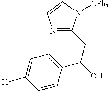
C1(CC(O)C2=CC=C(Cl)C=C2)=NC=CN1[CPh3]
